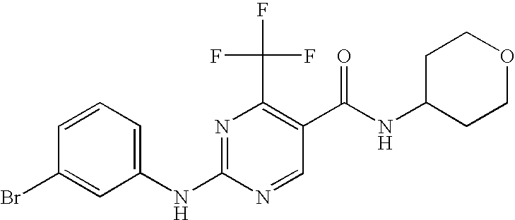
C1(NC2=NC(C(F)(F)F)=C(C(NC3CCOCC3)=O)C=N2)=CC=CC(Br)=C1
